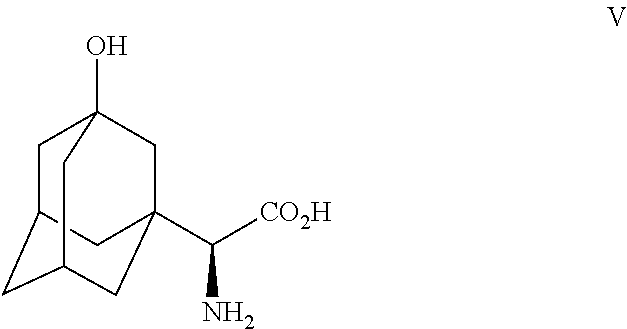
C1C2CC3CC(C([CO2H])N)(CC1(O)C3)C2
